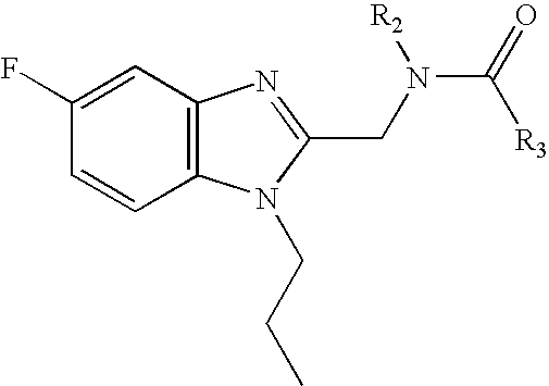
C1(F)=CC2=C(C=C1)N(CCC)C(CN(C(=O)[R3])[R2])=N2
